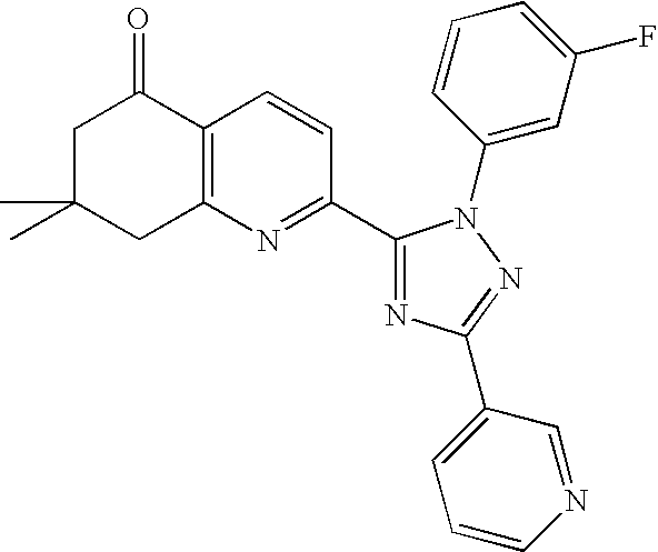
C1C(C)(C)CC2=C(C1=O)C=CC(C1=NC(C3=CC=CN=C3)=NN1C1=CC(F)=CC=C1)=N2
